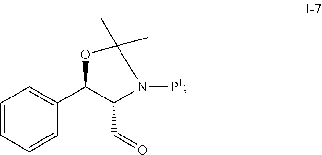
C1=CC=CC(C2C(C=O)N([P1])C(C)(C)O2)=C1
